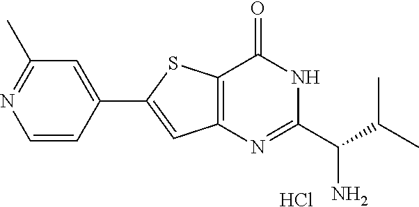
C1(C)=NC=CC(C2=CC3=C(S2)C(=O)NC(C(C(C)C)N)=N3)=C1.Cl
